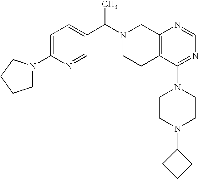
C1(C(N2CCC3=C(C2)N=CN=C3N2CCN(C3CCC3)CC2)C)=CC=C(N2CCCC2)N=C1
